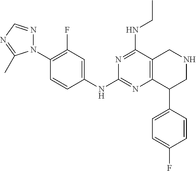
C12=C(C(C3=CC=C(F)C=C3)CNC1)N=C(NC1=CC(F)=C(N3N=CN=C3C)C=C1)N=C2NCC
